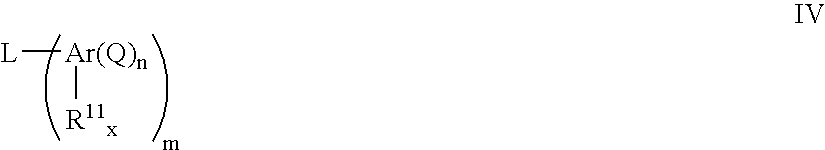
[L][Ar(Q)n][R11x]
